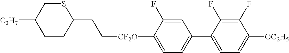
C1CC(CC[CF2O]C2=CC=C(C3=CC=C([OC2H5])C(F)=C3F)C=C2F)SCC1[C3H7]
